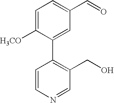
C1=CN=CC(CO)=C1C1=CC(C=O)=CC=C1[H3CO]
